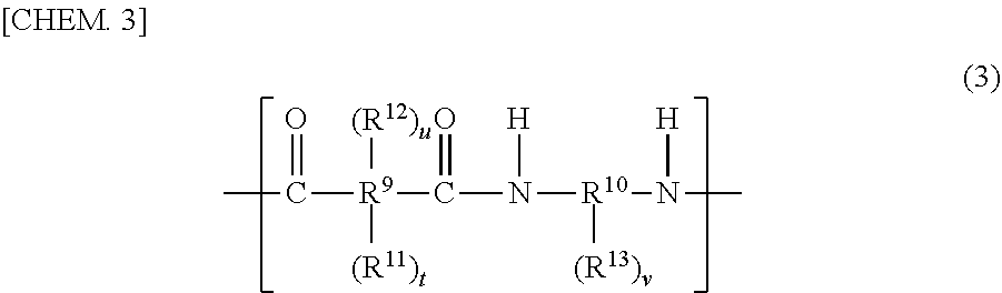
CC(=O)[R9]([(R12)u])([(R11)t])C(N([H])[R10](N([H])C)[(R13)v])=O
